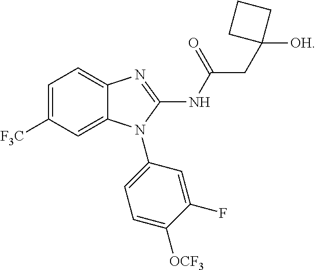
C1=C([F3C])C=C2C(=C1)N=C(NC(CC1([OH])CCC1)=O)N2C1=CC=C([OCF3])C(F)=C1
